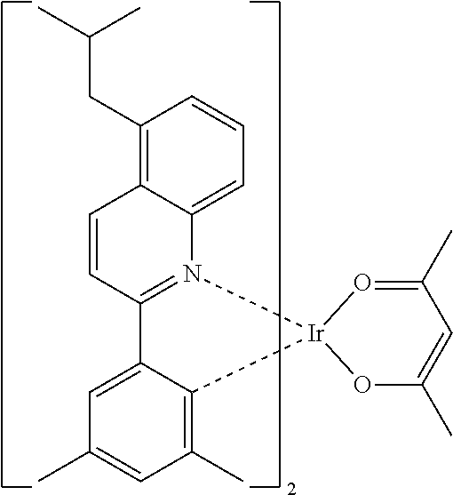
C12=N(C3=CC=CC(CC(C)C)=C3C=C1)[Ir]1(C3=C(C)C=C(C)C=C23)OC(C)=CC(C)=O1
